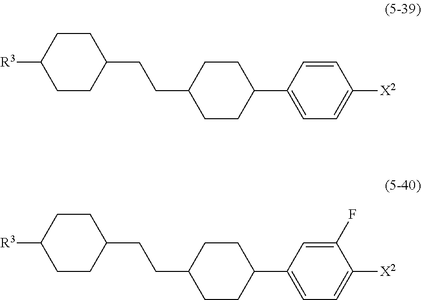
C1CC([R3])CCC1CCC1CCC(C2=CC=C([X2])C=C2)CC1.C1CC([R3])CCC1CCC1CCC(C2=CC=C([X2])C(F)=C2)CC1
